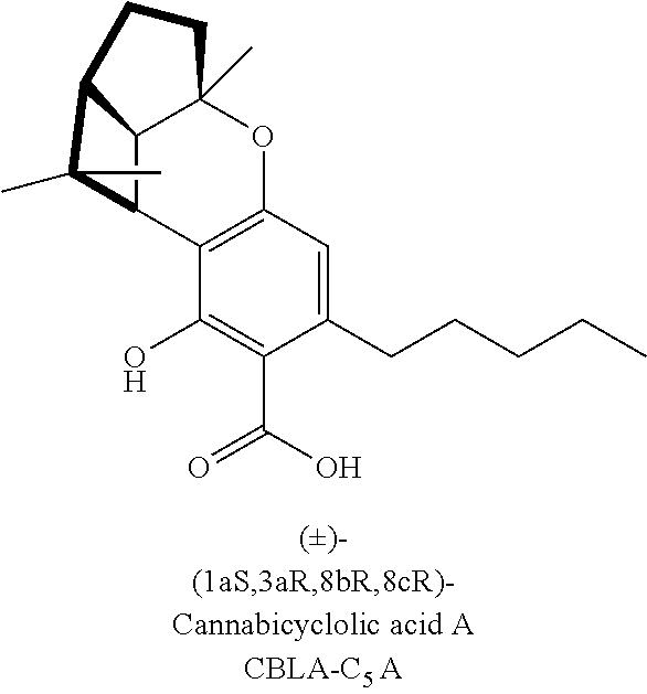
C12C3C4=C(OC1(C)CCC2C3(C)C)C=C(CCCCC)C(C(O)=O)=C4O
